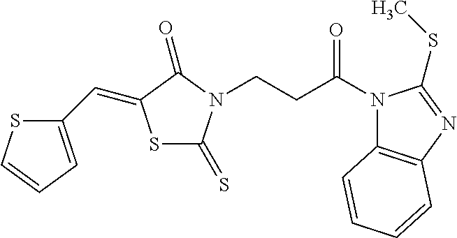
C1(C=C2SC(=S)N(CCC(N3C4=C(N=C3SC)C=CC=C4)=O)C2=O)=CC=CS1
